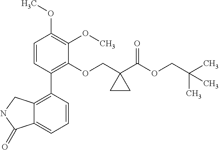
C1=CC(C2=C3C(=CC=C2)C(=O)NC3)=C(OCC2(C(OCC(C)(C)C)=O)CC2)C(OC)=C1OC
